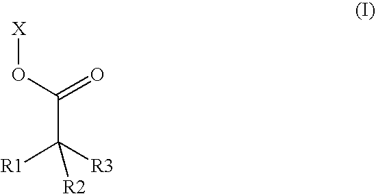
[X]OC(=O)C([R1])([R3])[R2]
